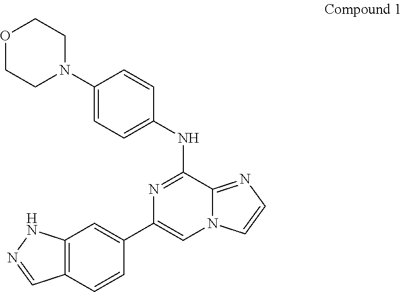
O1CCN(C2=CC=C(NC3=NC(C4=CC5=C(C=C4)C=NN5)=CN4C3=NC=C4)C=C2)CC1
